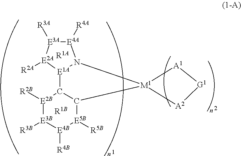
[E1A]12C3C([M1]4(N1[E4A]([R4A])[E3A]([R3A])[E2A]2[R2A])[A1][G1][A2]4)[E5B]([R5B])[E4B]([R4B])[E3B]([R3B])[E2B]3[R2B].[R1A].[R1B]
